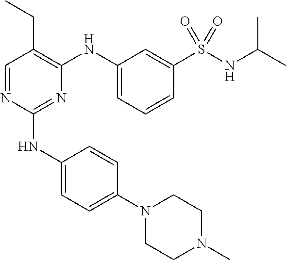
N1(C2=CC=C(NC3=NC(NC4=CC=CC(S(NC(C)C)(=O)=O)=C4)=C(CC)C=N3)C=C2)CCN(C)CC1
